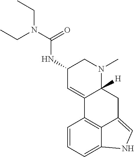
C1=CC=C2C3=C1C1=CC(NC(N(CC)CC)=O)CN(C)C1([H])CC3=CN2
